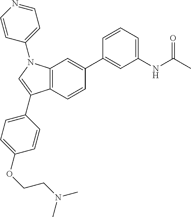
C12=C(N(C3=CC=NC=C3)C=C1C1=CC=C(OCCN(C)C)C=C1)C=C(C1=CC(NC(C)=O)=CC=C1)C=C2
